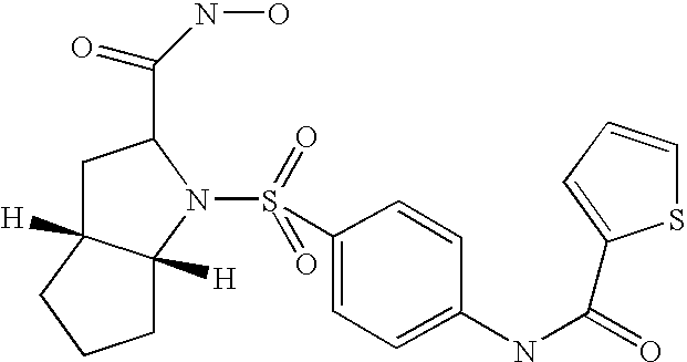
C1C2([H])C([H])(N(S(=O)(=O)C3=CC=C(NC(=O)C4=CC=CS4)C=C3)C1C(NO)=O)CCC2
